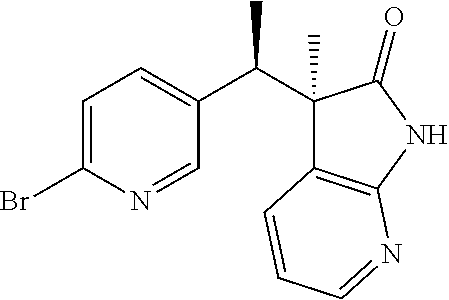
C1=C(Br)N=CC(C(C2(C)C3=C(NC2=O)N=CC=C3)C)=C1
